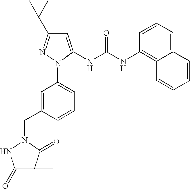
C1(=O)C(C)(C)C(=O)N(CC2=CC(N3N=C(C(C)(C)C)C=C3NC(NC3=C4C(=CC=C3)C=CC=C4)=O)=CC=C2)N1
